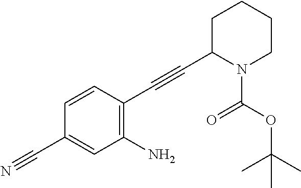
C1=CC(C#CC2N(C(=O)OC(C)(C)C)CCCC2)=C(N)C=C1C#N
